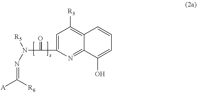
N(=C([R6])[A])N([R5])C(=O)C1=CC([R3])=C2C(=N1)C(O)=CC=C2
